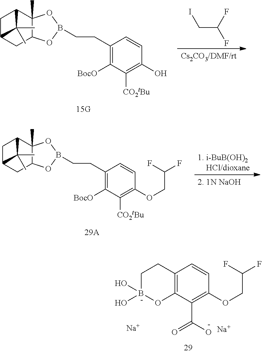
[Na].[Na].C1(OCC(F)F)=C(C(O)=O)C2=C(C=C1)CCB(O)(O)O2.[Cs2CO3/DMF/rt].C(C(F)F)I.C(CC1=C([BocO])C([CO2tBu])=C(O)C=C1)B1OC2CC3CC(C2(C)O1)C3(C)C.C(CC1=C([BocO])C([CO2tBu])=C(OCC(F)F)C=C1)B1OC2CC3CC(C2(C)O1)C3(C)C
